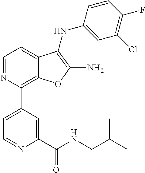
C1(Cl)=C(F)C=CC(NC2=C(N)OC3=C(C4=CC=NC(C(NCC(C)C)=O)=C4)N=CC=C32)=C1
